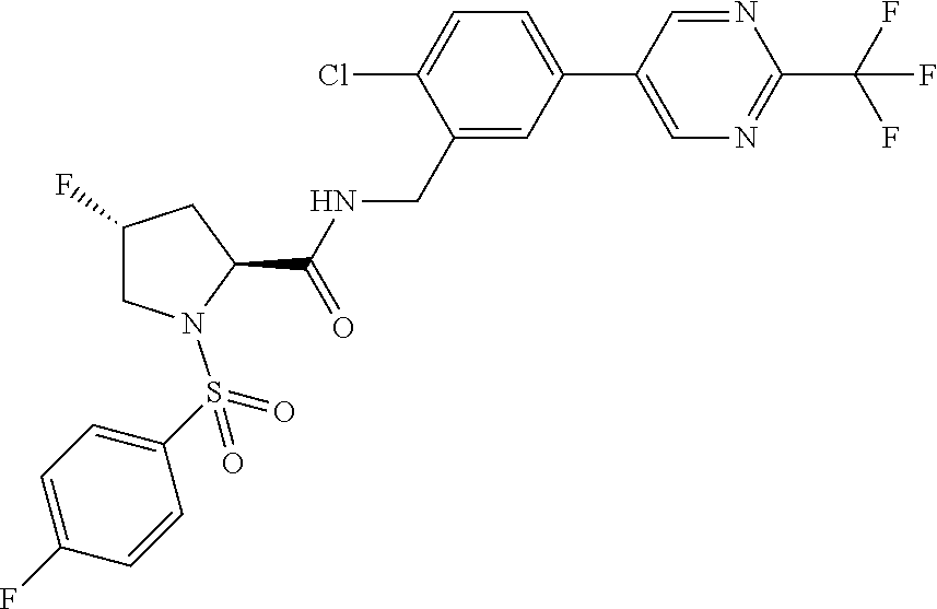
C(C1=CC(C2=CN=C(C(F)(F)F)N=C2)=CC=C1Cl)NC(C1CC(F)CN1S(=O)(=O)C1=CC=C(F)C=C1)=O
